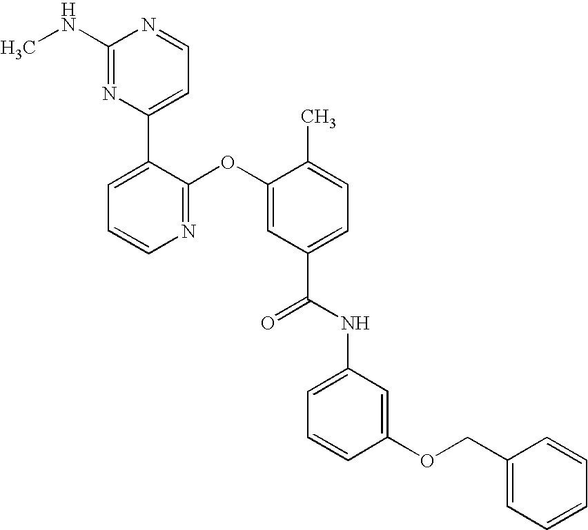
N1=C(OC2=CC(C(NC3=CC=CC(OCC4=CC=CC=C4)=C3)=O)=CC=C2C)C(C2=CC=NC(NC)=N2)=CC=C1
